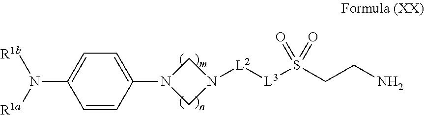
[L2]([L3]S(CCN)(=O)=O)N1CN(C2=CC=C(N([R1b])[R1a])C=C2)C1
